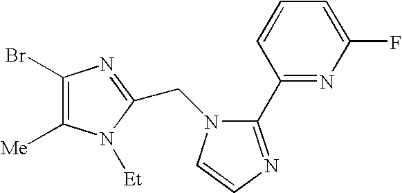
C1(Br)=C([Me])N([Et])C(CN2C(C3=NC(F)=CC=C3)=NC=C2)=N1
